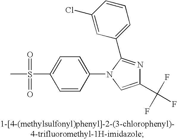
C1(C(F)(F)F)=CN(C2=CC=C(S(C)(=O)=O)C=C2)C(C2=CC=CC(Cl)=C2)=N1
